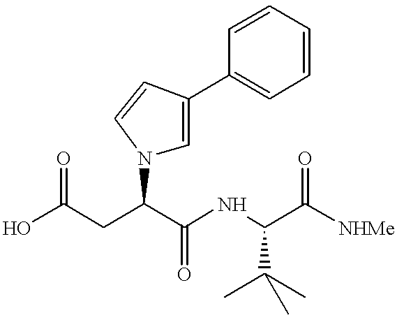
OC(CC(C(NC(C([NHMe])=O)C(C)(C)C)=O)N1C=C(C2=CC=CC=C2)C=C1)=O
